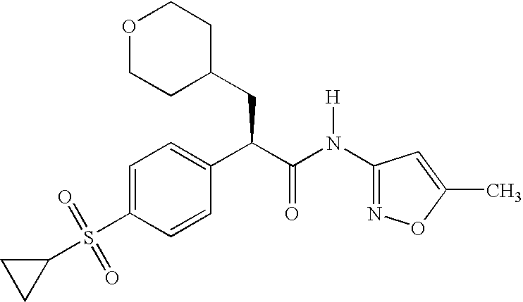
O1CCC(CC(C(N([H])C2=NOC(C)=C2)=O)C2=CC=C(S(C3CC3)(=O)=O)C=C2)CC1
